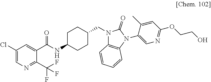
C1(Cl)=CN=C(C(F)(F)F)C(C(NC2CCC(CN3C4=C(N(C5=CN=C(OCCO)C=C5C)C3=O)C=CC=C4)CC2)=O)=C1
